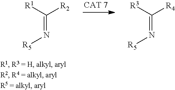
C(=N[R5])([R1])[R2].C(=N[R5])([R3])[R4]
